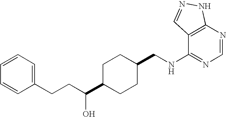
C1=CC(CCC(C2CCC(CNC3=NC=NC4=C3C=NN4)CC2)O)=CC=C1
